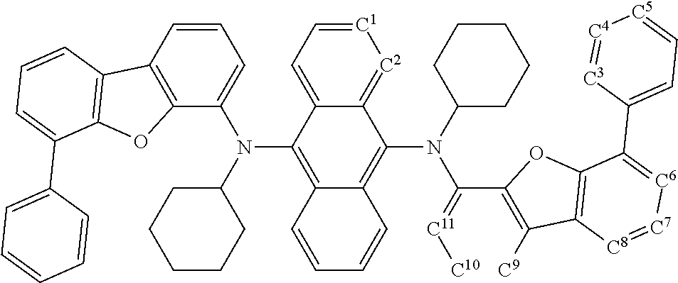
C12=[C2][C1]=CC=C1C(N(C1CCCCC1)C1=CC=CC3=C1OC1=C3C=CC=C1C1=CC=CC=C1)=C1C(=C2N(C2CCCCC2)C(C2=C([C9])C3=C(O2)C(C2=CC=[C5][C4]=[C3]2)=[C6][C7]=[C8]3)=[C11][C10])C=CC=C1
